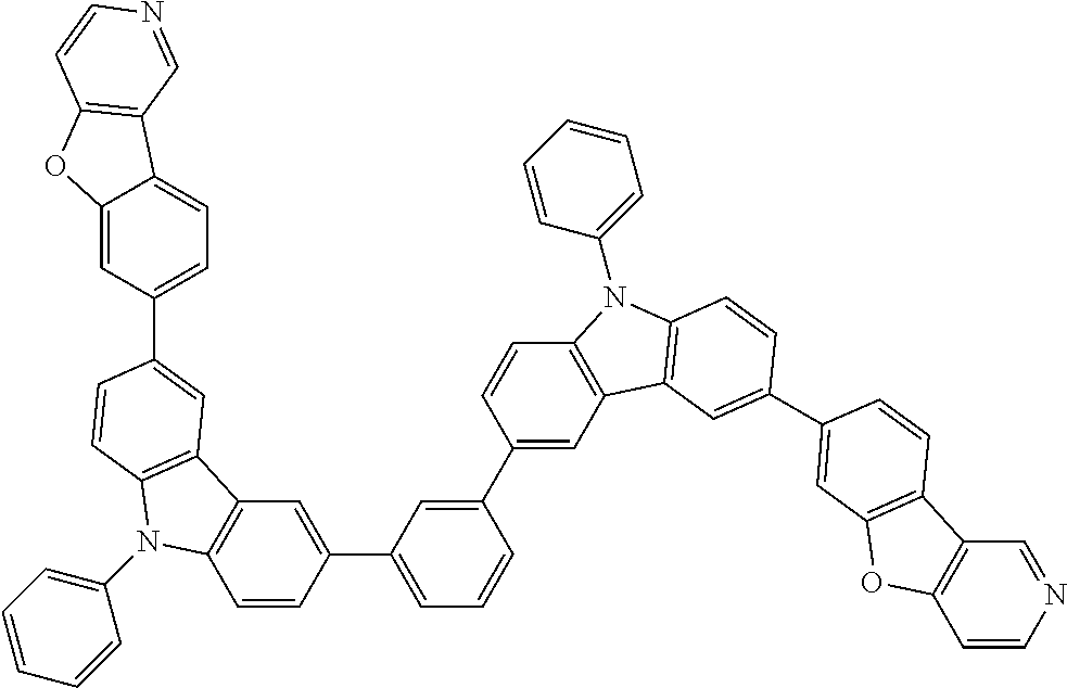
C1=CC(C2=CC=CC(C3=CC4=C(C=C3)N(C3=CC=CC=C3)C3=C4C=C(C4=CC5=C(C6=C(C=CN=C6)O5)C=C4)C=C3)=C2)=CC2=C1N(C1=CC=CC=C1)C1=C2C=C(C2=CC=C3C(=C2)OC2=C3C=NC=C2)C=C1
